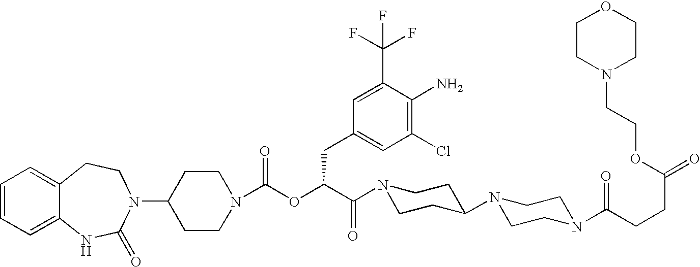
C1=CC=C2C(=C1)CCN(C1CCN(C(OC(C(N3CCC(N4CCN(C(CCC(=O)OCCN5CCOCC5)=O)CC4)CC3)=O)CC3=CC(Cl)=C(N)C(C(F)(F)F)=C3)=O)CC1)C(=O)N2
